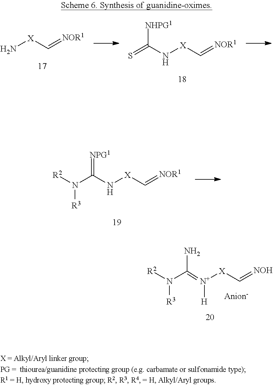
[X]([N+](=C(N([R2])[R3])N)[H])C=[NOH].[X](N)C=[NOR1].[X](NC(=S)[NHPG1])C=[NOR1].[X](NC(N([R2])[R3])=[NPG1])C=[NOR1]
